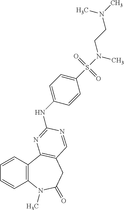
C1=CC2=C(C=C1)C1=C(CC(=O)N2C)C=NC(NC2=CC=C(S(=O)(=O)N(C)CCN(C)C)C=C2)=N1
